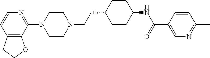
C12=C(C(N3CCN(CCC4CCC(NC(=O)C5=CN=C(C)C=C5)CC4)CC3)=NC=C1)OCC2
